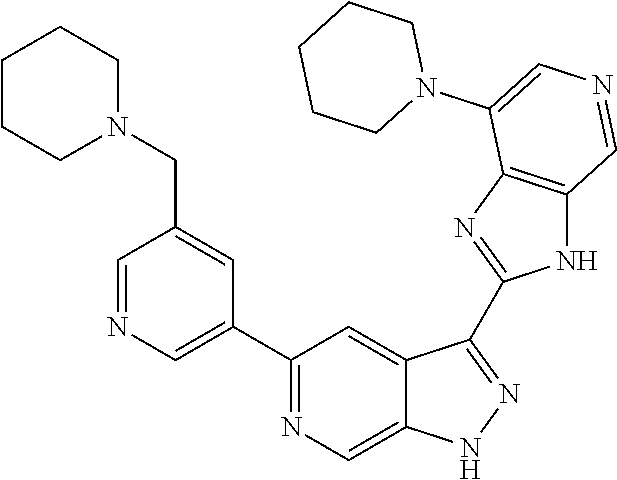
C1(C2=CN=CC(CN3CCCCC3)=C2)=NC=C2C(=C1)C(C1=NC3=C(N1)C=NC=C3N1CCCCC1)=NN2
